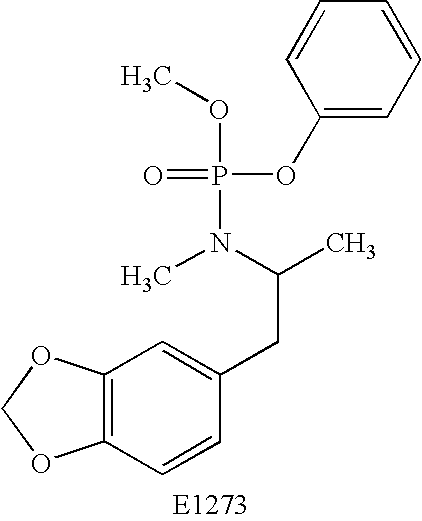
C12=C(OCO1)C=C(CC(C)N(C)P(=O)(OC1=CC=CC=C1)OC)C=C2
